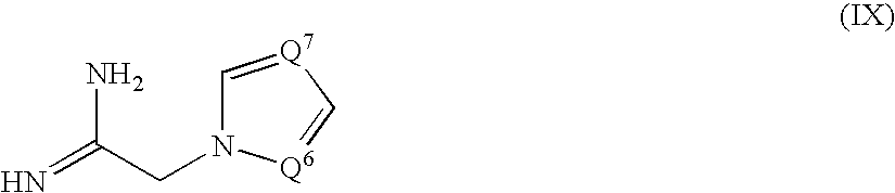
C1=[Q7]C=[Q6]N1CC(=N)N
